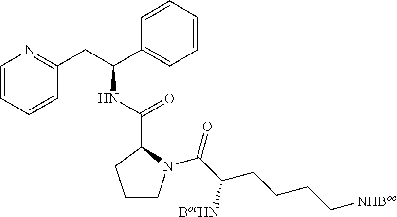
C1=CC=CC(CC(C2=CC=CC=C2)NC(C2CCCN2C(C(CCCC[NHBoc])[BocHN])=O)=O)=N1
